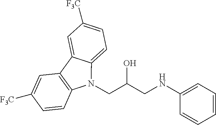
C1(NCC(CN2C3=CC=C([F3C])C=C3C3=C2C=CC([F3C])=C3)O)=CC=CC=C1
